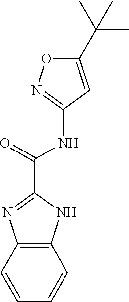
C1(NC(C2=NC3=C(N2)C=CC=C3)=O)=NOC(C(C)(C)C)=C1
